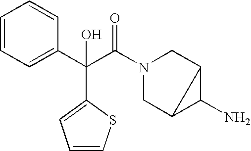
C1=CC=C(C(C(N2CC3C(N)C3C2)=O)(C2=CC=CS2)O)C=C1
